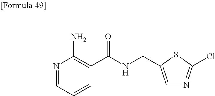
N1=CC=CC(C(NCC2=CN=C(Cl)S2)=O)=C1N
